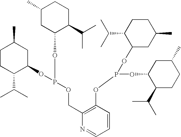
C1CC(C(C)C)C(OP(OC2C(C(C)C)CCC(C)C2)OCC2=C(OP(OC3CC(C)CCC3C(C)C)OC3C(C(C)C)CCC(C)C3)C=CC=N2)CC1C
